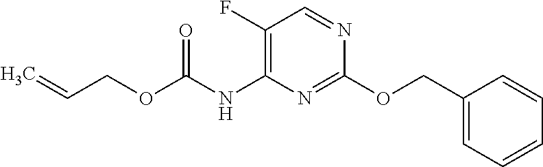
C1(F)=C(NC(OCC=C)=O)N=C(OCC2=CC=CC=C2)N=C1
